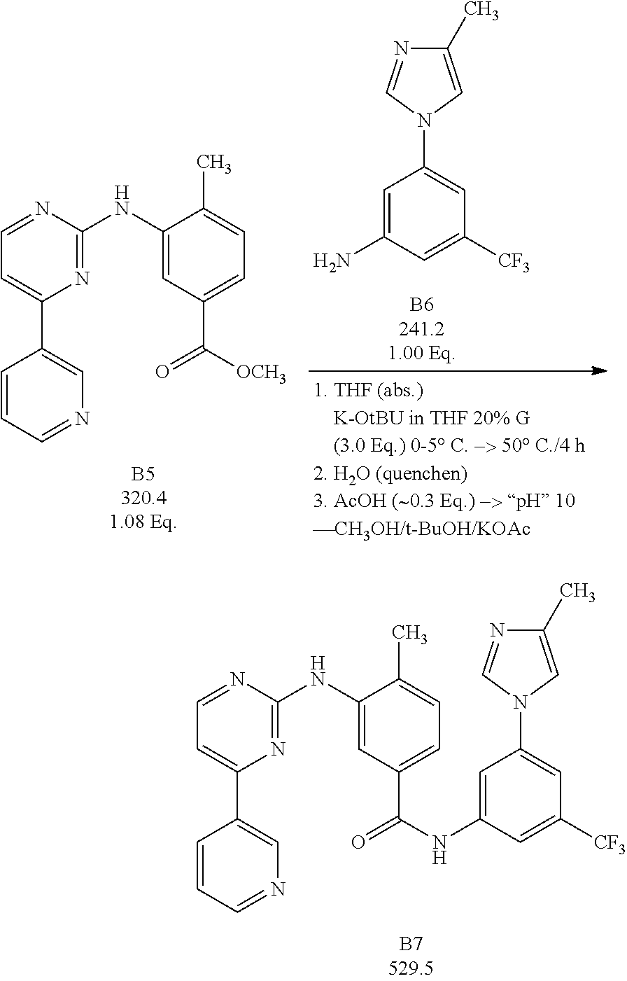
C1=CC=NC=C1C1=CC=NC(NC2=CC(C(NC3=CC(N4C=C(C)N=C4)=CC([CF3])=C3)=O)=CC=C2C)=N1.C1=CC=NC=C1C1=CC=NC(NC2=CC(C([OCH3])=O)=CC=C2C)=N1.C1=C(N)C=C([CF3])C=C1N1C=C(C)N=C1
